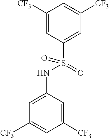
C1([CF3])=CC(S(NC2=CC([CF3])=CC([CF3])=C2)(=O)=O)=CC([CF3])=C1
